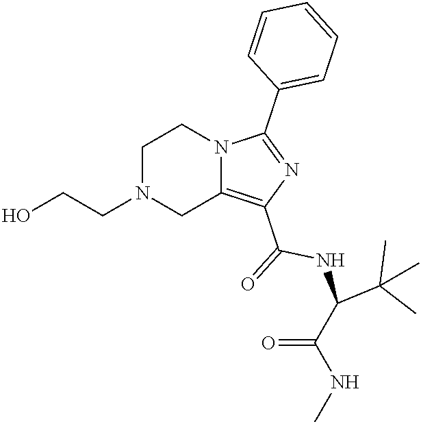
C1N(CCO)CC2=C(C(=O)NC(C(NC)=O)C(C)(C)C)N=C(C3=CC=CC=C3)N2C1
